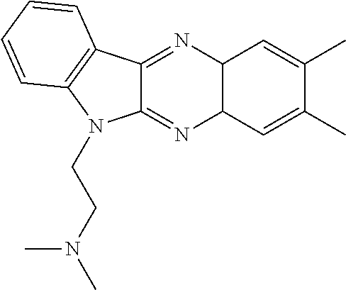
C12C(N=C3C(=N1)N(CCN(C)C)C1=C3C=CC=C1)C=C(C)C(C)=C2
